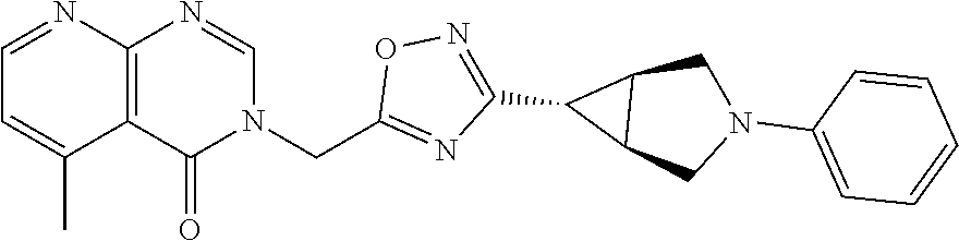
C12=C(C(=O)N(CC3=NC(C4C5C4CN(C4=CC=CC=C4)C5)=NO3)C=N1)C(C)=CC=N2
